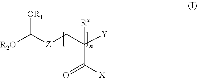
[R2O]C([Z]CC([Y])(C([X])=O)[Rx])[OR1]
